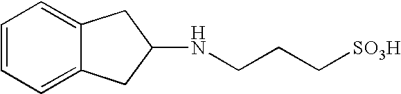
C1=CC=C2C(=C1)CC(NCCC[SO3H])C2
